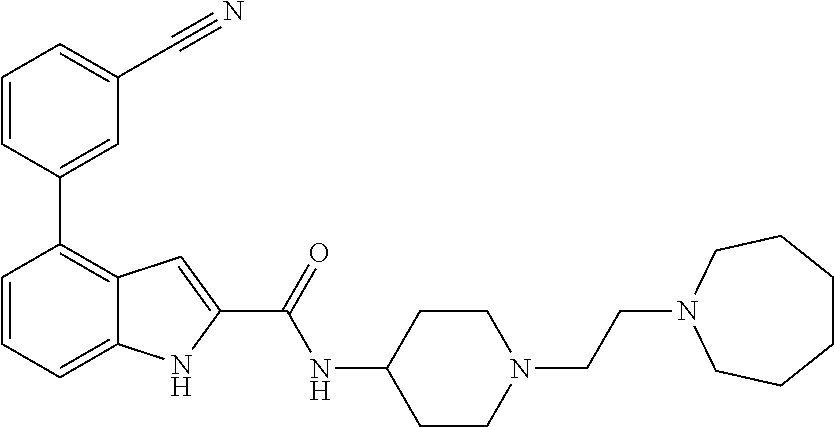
C1=CC=C2C(=C1C1=CC(C#N)=CC=C1)C=C(C(=O)NC1CCN(CCN3CCCCCC3)CC1)N2
